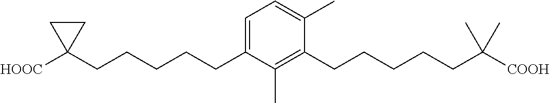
C1=C(CCCCCC2([HOOC])CC2)C(C)=C(CCCCCC([COOH])(C)C)C(C)=C1
